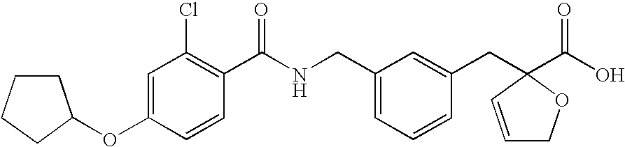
C1=C(OC2CCCC2)C=CC(C(NCC2=CC=CC(CC3(C(O)=O)C=CCO3)=C2)=O)=C1Cl
